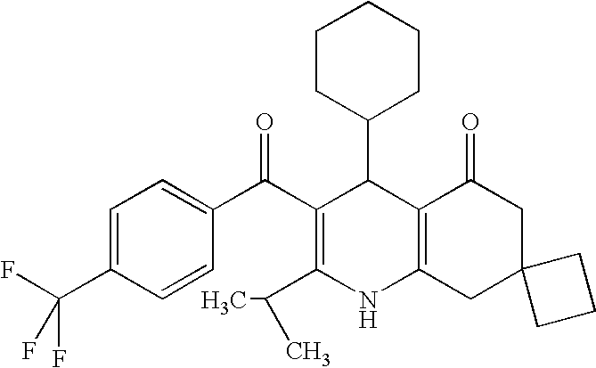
C1(C2C(C(C3=CC=C(C(F)(F)F)C=C3)=O)=C(C(C)C)NC3=C2C(=O)CC2(C3)CCC2)CCCCC1
